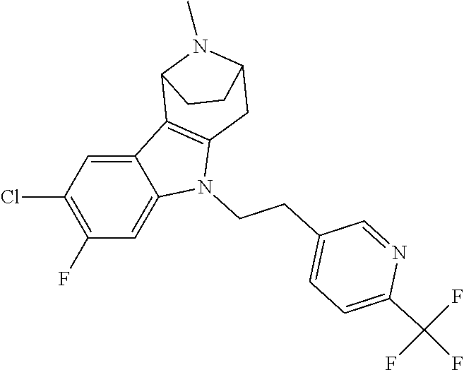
C1C2N(C)C(CC2)C2=C1N(CCC1=CC=C(C(F)(F)F)N=C1)C1=CC(F)=C(Cl)C=C12
